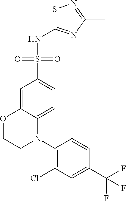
C1=C2C(=CC=C1S(=O)(=O)NC1=NC(C)=NS1)N(C1=C(Cl)C=C(C(F)(F)F)C=C1)CCO2
